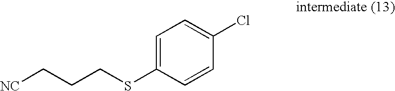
C1=C(SCCC[NC])C=CC(Cl)=C1
